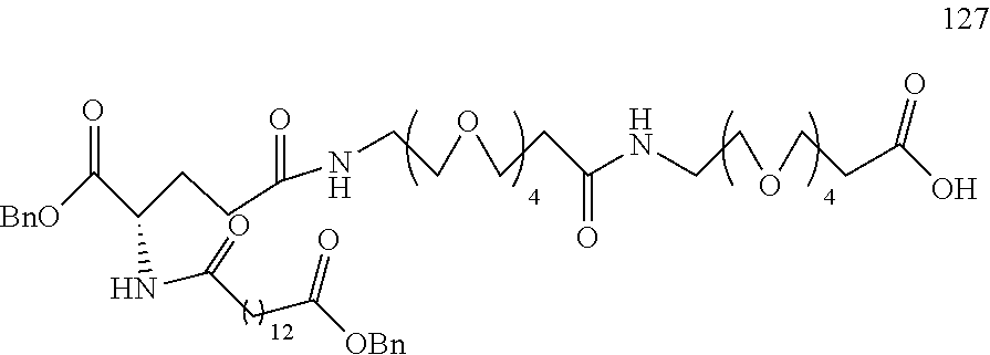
[BnO]C(C(CCC(NCCOCCC(=O)NCCOCCC(=O)O)=O)NC(CC(=O)[OBn])=O)=O
